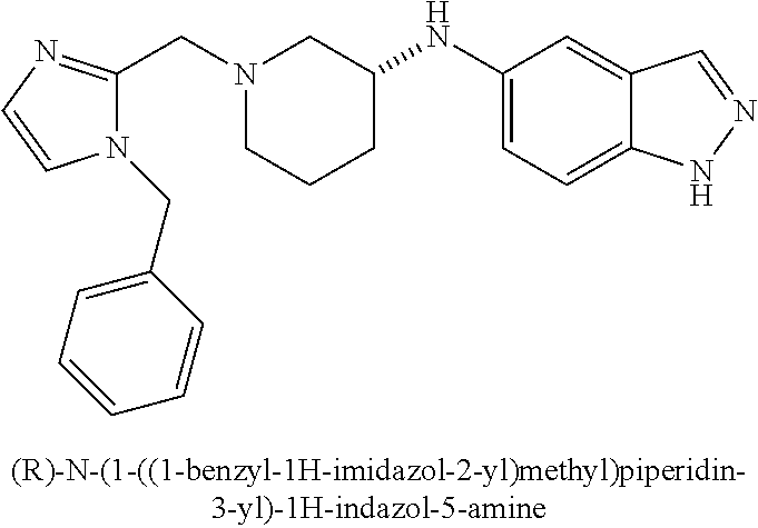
C(N1CCCC(NC2=CC=C3C(=C2)C=NN3)C1)C1=NC=CN1CC1=CC=CC=C1
